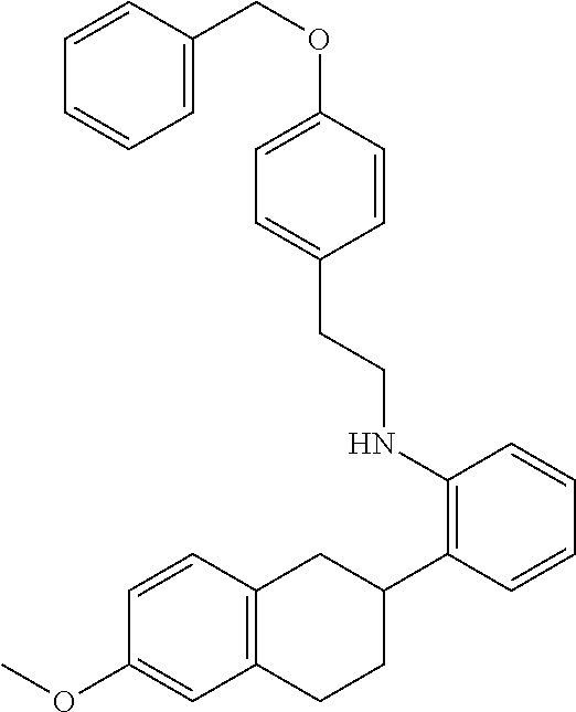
C1=C(OCC2=CC=CC=C2)C=CC(CCNC2=C(C3CC4=C(CC3)C=C(OC)C=C4)C=CC=C2)=C1
